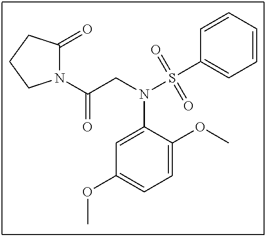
C1=C(N(CC(N2C(=O)CCC2)=O)S(C2=CC=CC=C2)(=O)=O)C(OC)=CC=C1OC
